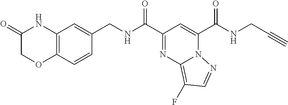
C(C1=NC2=C(F)C=NN2C(C(NCC#C)=O)=C1)(=O)NCC1=CC2=C(C=C1)OCC(=O)N2
